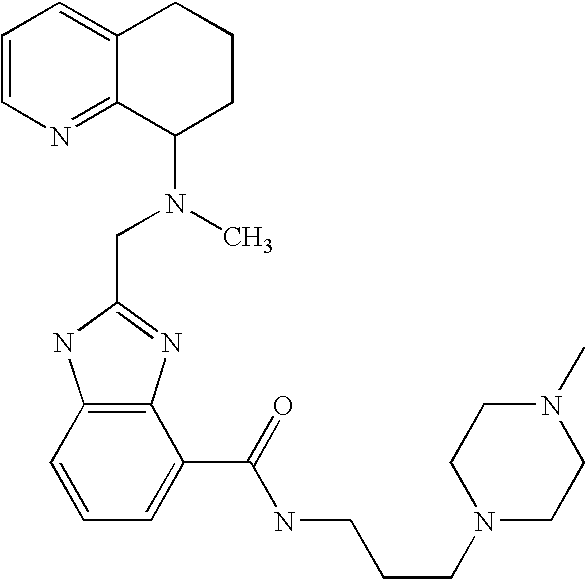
C1=CN=C2C(=C1)CCCC2N(C)CC1=NC2=C(N1)C=CC=C2C(NCCCN1CCN(C)CC1)=O
